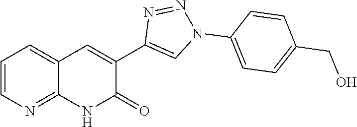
C12=NC=CC=C1C=C(C1=CN(C3=CC=C(CO)C=C3)N=N1)C(=O)N2
